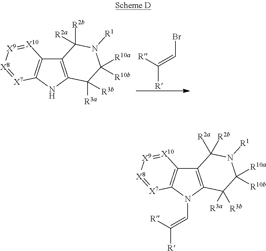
C([R])([R])=CBr.C12=C(NC3=C1[X10]=[X9][X8]=[X7]3)C([R3a])([R3b])C([R10b])([R10a])N([R1])C2([R2a])[R2b].C12=C(N(C=C([R])[R])C3=C1[X10]=[X9][X8]=[X7]3)C([R3b])([R3a])C([R10b])([R10a])N([R1])C2([R2a])[R2b]
